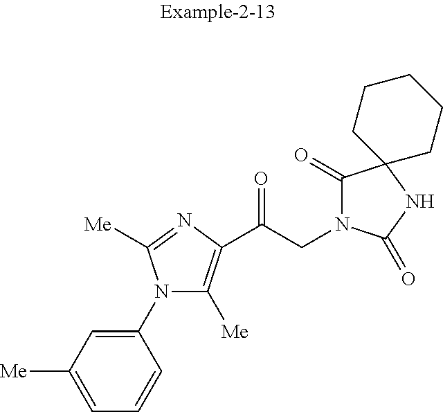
C1(N2C([Me])=C(C(CN3C(=O)C4(NC3=O)CCCCC4)=O)N=C2[Me])=CC([Me])=CC=C1
